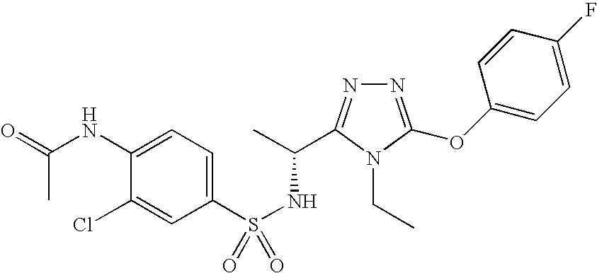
N1=C(OC2=CC=C(F)C=C2)N(CC)C(C(C)NS(=O)(C2=CC=C(NC(=O)C)C(Cl)=C2)=O)=N1
